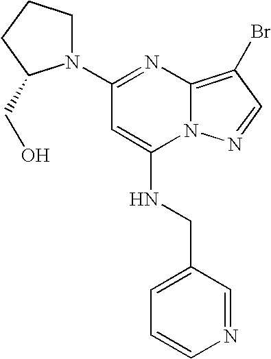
C1=CN=CC(CNC2=CC(N3CCCC3CO)=NC3=C(Br)C=NN23)=C1
